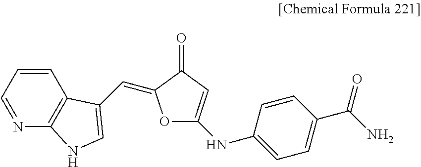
C1=CC=NC2=C1C(C=C1OC(NC3=CC=C(C(N)=O)C=C3)=CC1=O)=CN2
